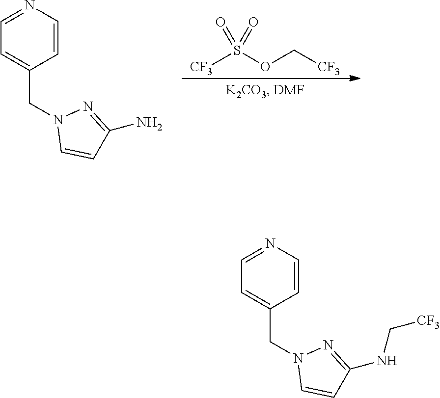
[CF3]S(OC[CF3])(=O)=O.C1=NC=CC(CN2C=CC(N)=N2)=C1.C1=NC=CC(CN2C=CC(NC[CF3])=N2)=C1
